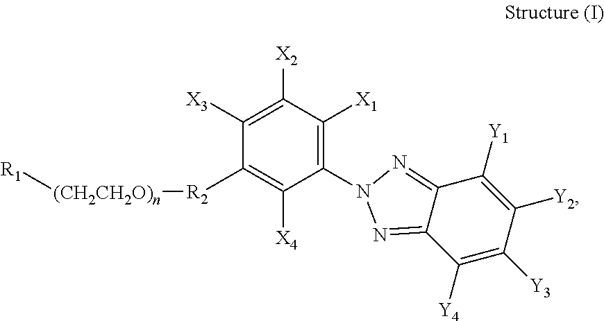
C1([X3])=C([X2])C([X1])=C(N2N=C3C([Y1])=C([Y2])C([Y3])=C([Y4])C3=N2)C([X4])=C1[R2][(CH2CH2O)n][R1]
